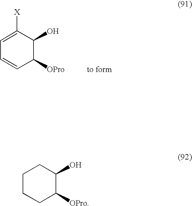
C1=C([X])C(O)C([OPro])C=C1.[to form].C1CCC([OPro])C(O)C1
